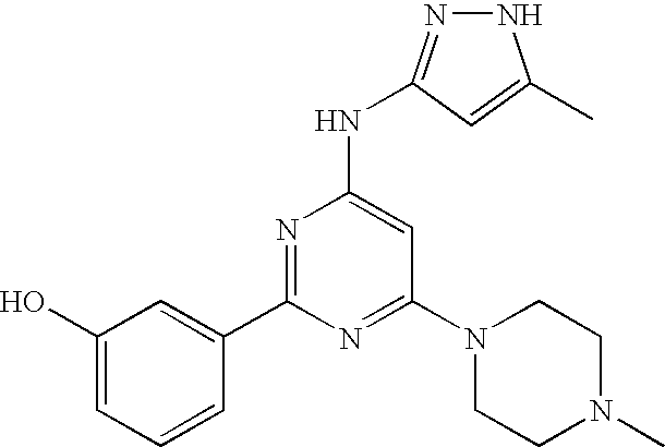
C1(C2=NC(NC3=NNC(C)=C3)=CC(N3CCN(C)CC3)=N2)=CC(O)=CC=C1
